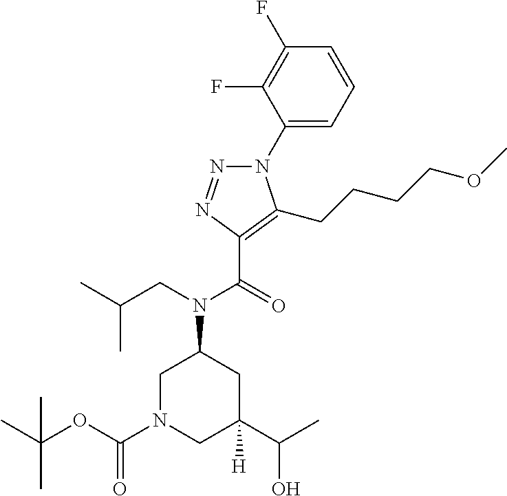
N1(C2=CC=CC(F)=C2F)N=NC(C(=O)N(CC(C)C)C2CN(C(OC(C)(C)C)=O)CC(C(C)O)([H])C2)=C1CCCCOC
